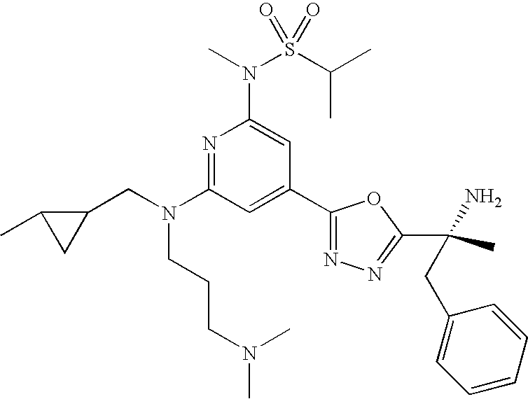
N1=C(N(CC2C(C)C2)CCCN(C)C)C=C(C2=NN=C(C(C)(N)CC3=CC=CC=C3)O2)C=C1N(S(C(C)C)(=O)=O)C
